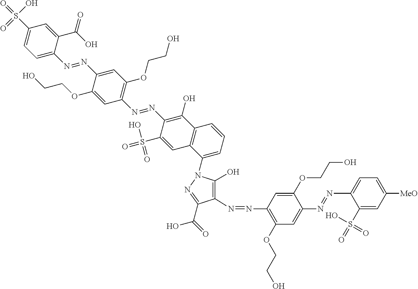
N(=NC1=C(O)N(C2=CC=CC3=C2C=C(S(=O)(O)=O)C(N=NC2=C(OCCO)C=C(N=NC4=CC=C(S(=O)(O)=O)C=C4C(O)=O)C(OCCO)=C2)=C3O)N=C1C(O)=O)C1=C(OCCO)C=C(N=NC2=CC=C([MeO])C=C2S(=O)(O)=O)C(OCCO)=C1
